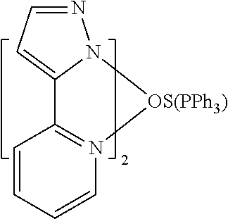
C1=CC=CN2=C1C1=CC=NN1[OS(PPh3)]2
